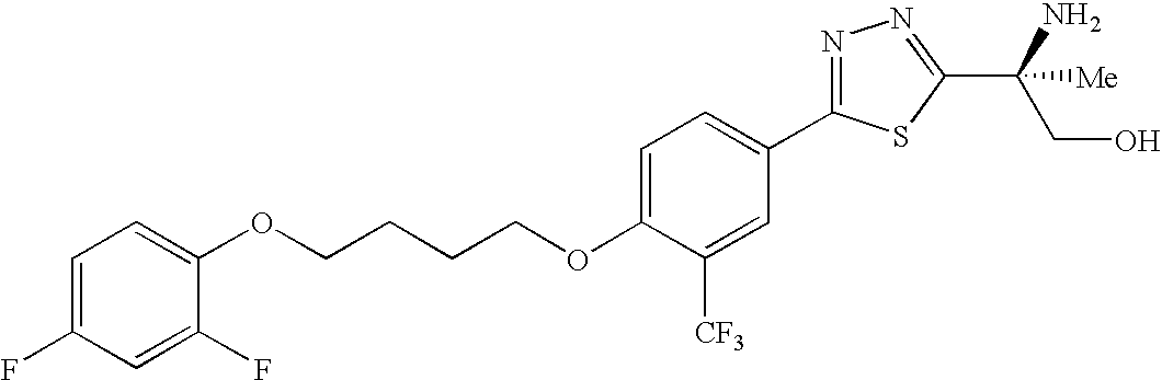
O(CCCCOC1=CC=C(C2=NN=C(C(CO)(N)[Me])S2)C=C1[CF3])C1=CC=C(F)C=C1F
